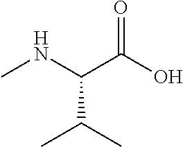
N(C(C(O)=O)C(C)C)C
